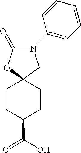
C1CC(C(O)=O)CCC12CN(C1=CC=CC=C1)C(=O)O2
